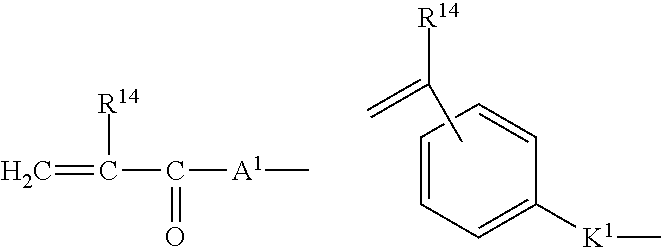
C1=CC=CC([K1]C)=C1.CC([R14])=C.C=C([R14])C(=O)[A1]C
